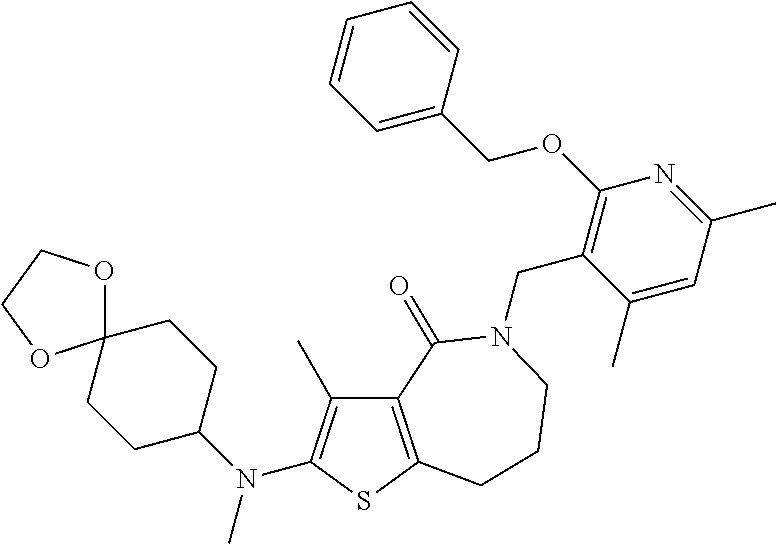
C12=C(SC(N(C3CCC4(CC3)OCCO4)C)=C1C)CCCN(CC1=C(OCC3=CC=CC=C3)N=C(C)C=C1C)C2=O
